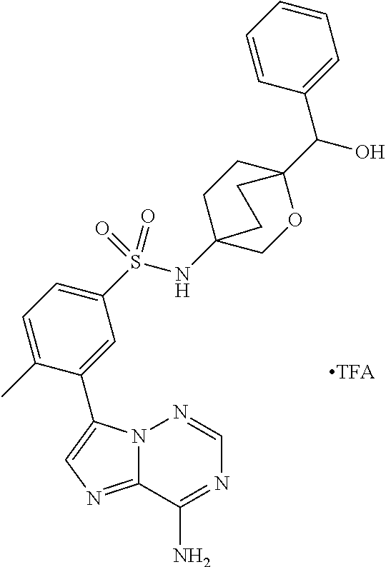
N12C(=NC=C1C1=CC(S(NC34CCC(C(O)C5=CC=CC=C5)(OC3)CC4)(=O)=O)=CC=C1C)C(N)=NC=N2
